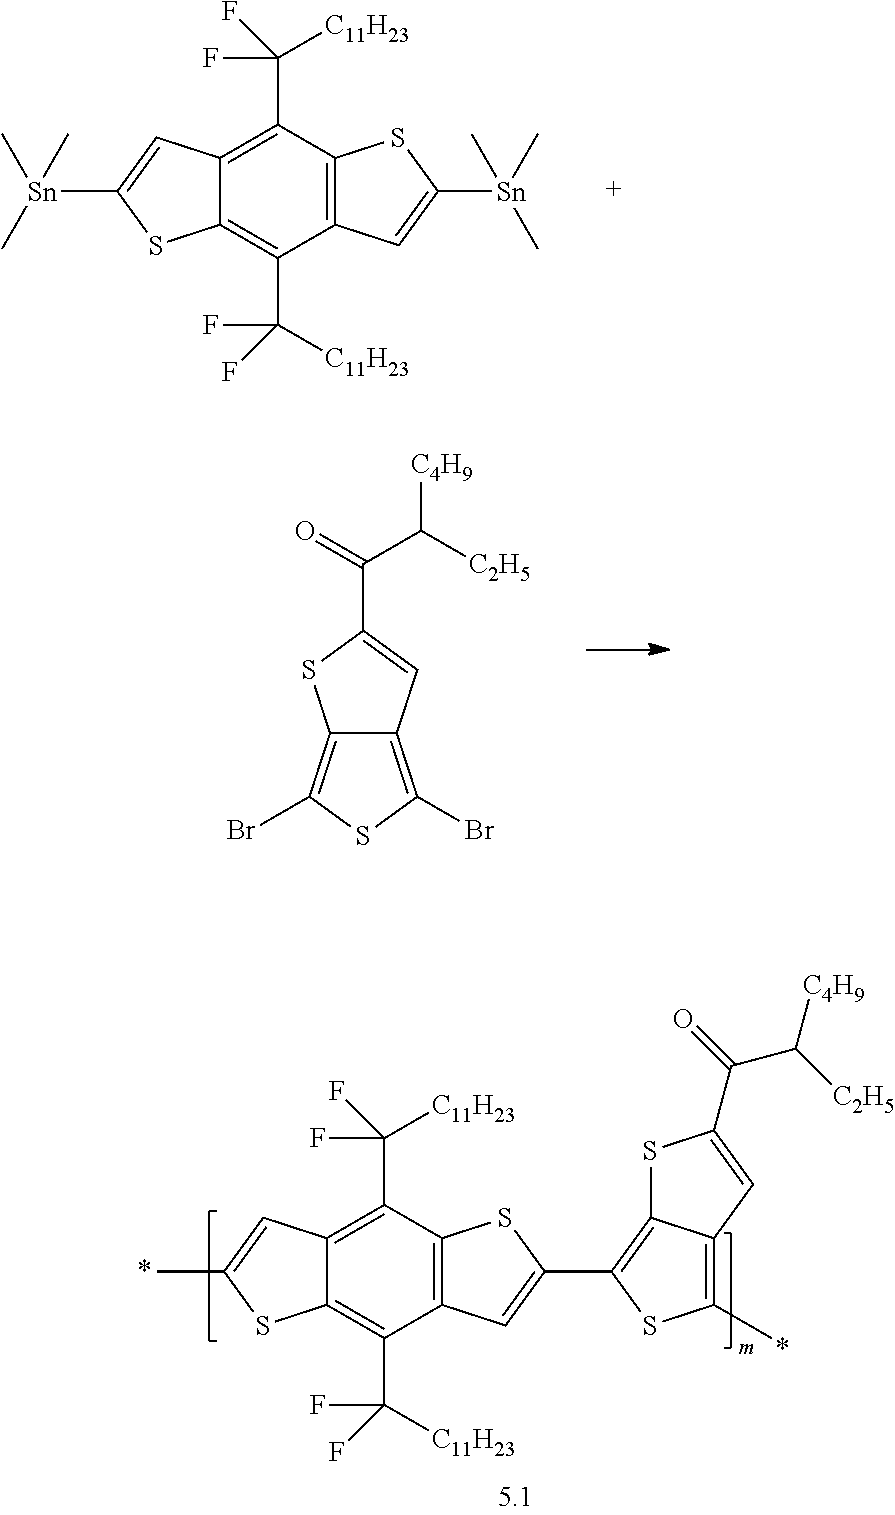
C12=C(C(F)([C11H23])F)C3=C(C(C([C11H23])(F)F)=C1SC([Sn](C)(C)C)=C2)C=C([Sn](C)(C)C)S3.C12=C(Br)SC(Br)=C1C=C(C(=O)C([C2H5])[C4H9])S2.C12=C(C(F)([C11H23])F)C3=C(C(C([C11H23])(F)F)=C1SC(C)=C2)C=C(C1=C2C(=C(C)S1)C=C(C(=O)C([C2H5])[C4H9])S2)S3
